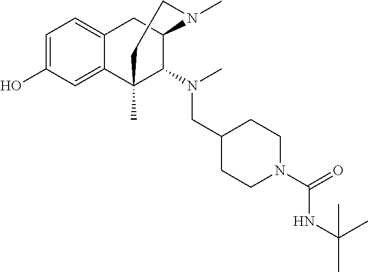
C1=C(O)C=C2C(=C1)CC1C(N(CC3CCN(C(=O)NC(C)(C)C)CC3)C)C2(C)CCN1C
